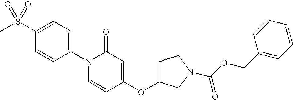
C1(S(C)(=O)=O)=CC=C(N2C=CC(OC3CCN(C(OCC4=CC=CC=C4)=O)C3)=CC2=O)C=C1
